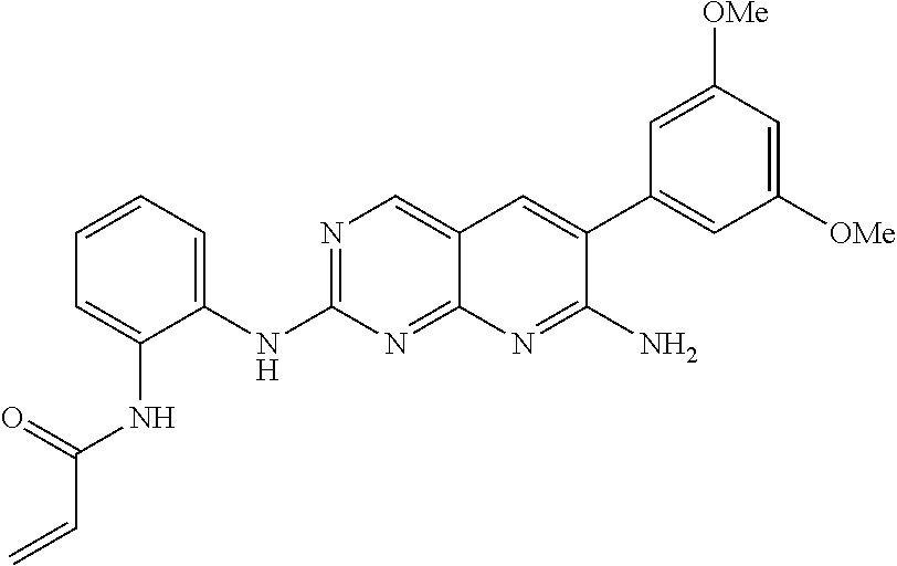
C12=NC(NC3=CC=CC=C3NC(C=C)=O)=NC=C1C=C(C1=CC([OMe])=CC([OMe])=C1)C(N)=N2
